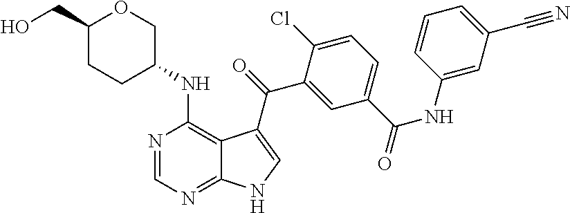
C1=C(C(NC2=CC(C#N)=CC=C2)=O)C=C(C(=O)C2=CNC3=NC=NC(NC4COC(CO)CC4)=C32)C(Cl)=C1
